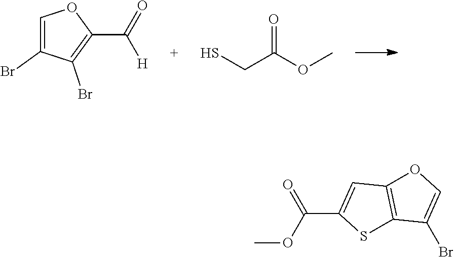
C1=C(Br)C(Br)=C(C(=O)[H])O1.SCC(OC)=O.O1C2=C(C(Br)=C1)SC(C(OC)=O)=C2
